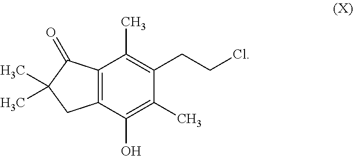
C12=C(C(O)=C(C)C(CCCl)=C1C)CC(C)(C)C2=O
